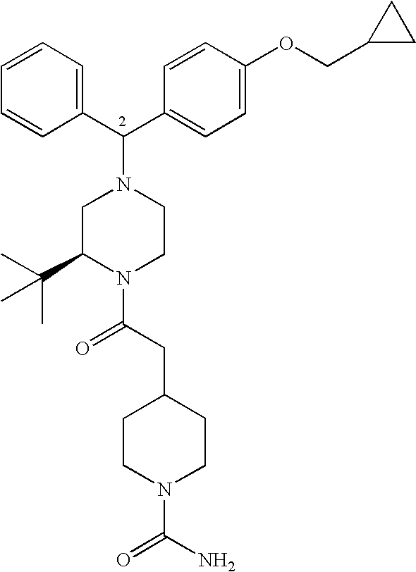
C(C1=CC=C(OCC2CC2)C=C1)(N1CC(C(C)(C)C)N(C(CC2CCN(C(N)=O)CC2)=O)CC1)C1=CC=CC=C1
